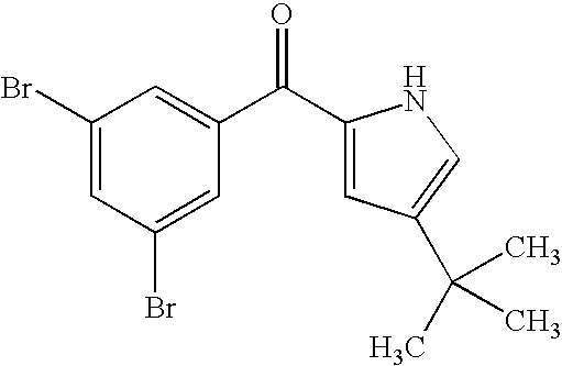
C1(Br)=CC(Br)=CC(C(C2=CC(C(C)(C)C)=CN2)=O)=C1
